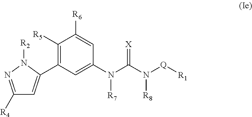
C1([R4])=NN([R2])C(C2=C([R5])C([R6])=CC(N(C(N([Q][R1])[R8])=[X])[R7])=C2)=C1
